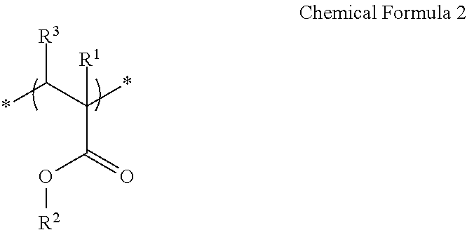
*C([R3])C(*)([R1])C(=O)O[R2]
